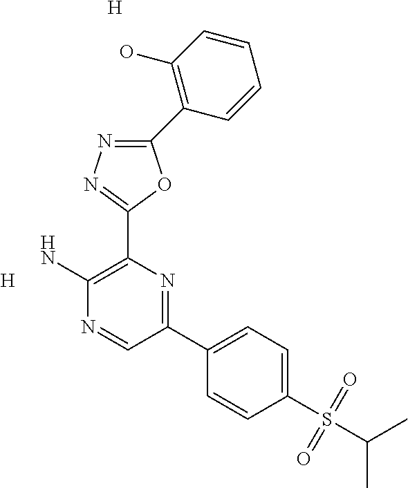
[H].C1(C2=C(O)C=CC=C2)=NN=C(C2=C(N)N=CC(C3=CC=C(S(C(C)C)(=O)=O)C=C3)=N2)O1.[H]
